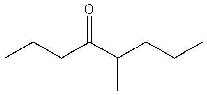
C(CC(C(CCC)C)=O)C
